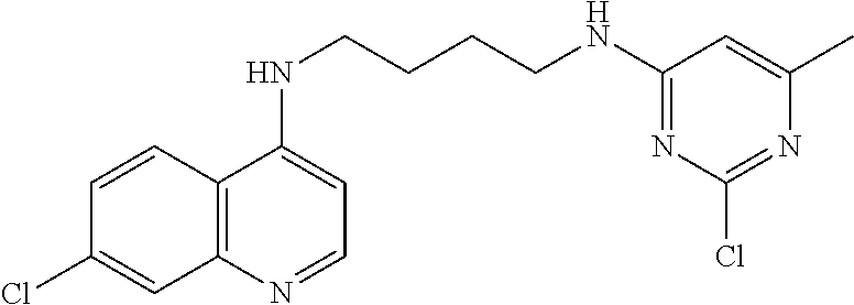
C1=CC2=C(C=C1Cl)N=CC=C2NCCCCNC1=NC(Cl)=NC(C)=C1
